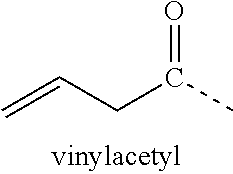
C=CCC(C)=O
